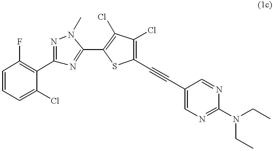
C1=CC=C(Cl)C(C2=NN(C)C(C3=C(Cl)C(Cl)=C(C#CC4=CN=C(N(CC)CC)N=C4)S3)=N2)=C1F
